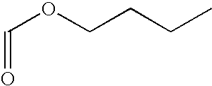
C(=O)OCCCC
